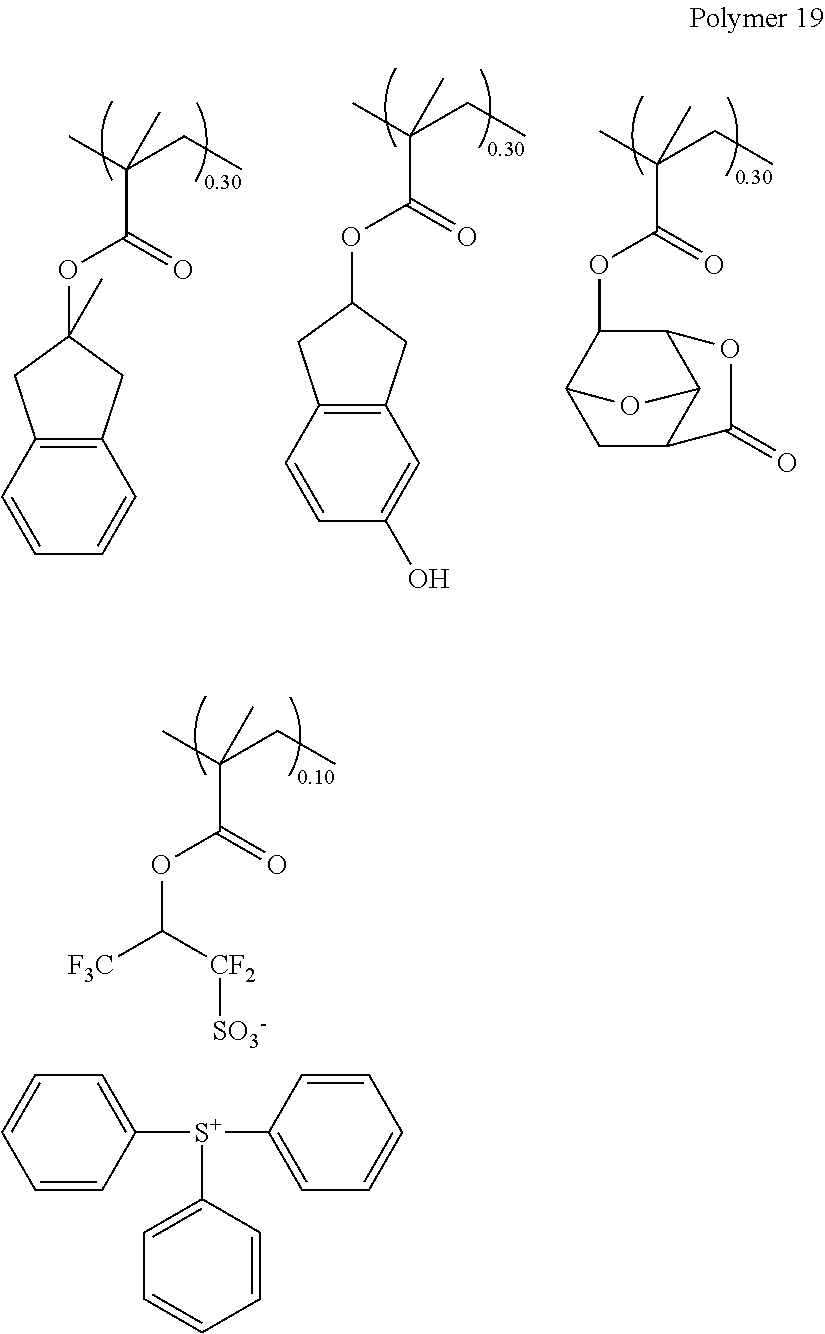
C1(OC(C(C)(CC)C)=O)C2CC3C(C1OC3=O)O2.C12=C(C=CC=C1)CC(OC(C(C)(CC)C)=O)(C)C2.C12=C(C=CC(O)=C1)CC(OC(C(C)(CC)C)=O)C2.C(OC(C(C)(CC)C)=O)([F3C])[CF2][SO3-].C1([S+](C2=CC=CC=C2)C2=CC=CC=C2)=CC=CC=C1
